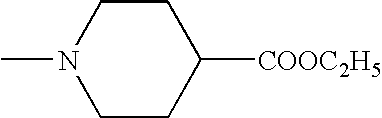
C1CC([COOC2H5])CCN1C
